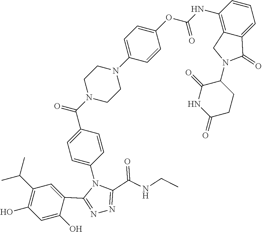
C1(C(N2CCN(C3=CC=C(OC(=O)NC4=C5C(=CC=C4)C(=O)N(C4CCC(=O)NC4=O)C5)C=C3)CC2)=O)=CC=C(N2C(C3=CC(C(C)C)=C(O)C=C3O)=NN=C2C(NCC)=O)C=C1
